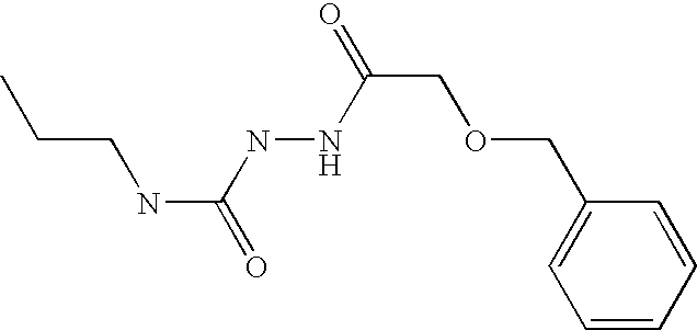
C1(COCC(=O)NNC(NCCC)=O)=CC=CC=C1
